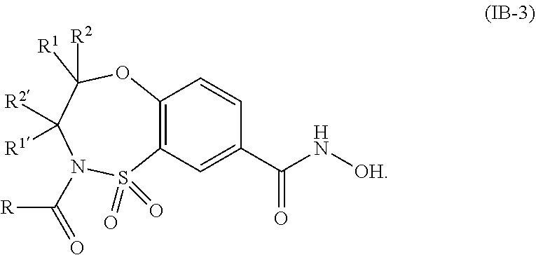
C12=C(C=C(C(N[OH])=O)C=C1)S(=O)(=O)N(C([R])=O)C([R2])([R1])C([R1])([R2])O2
